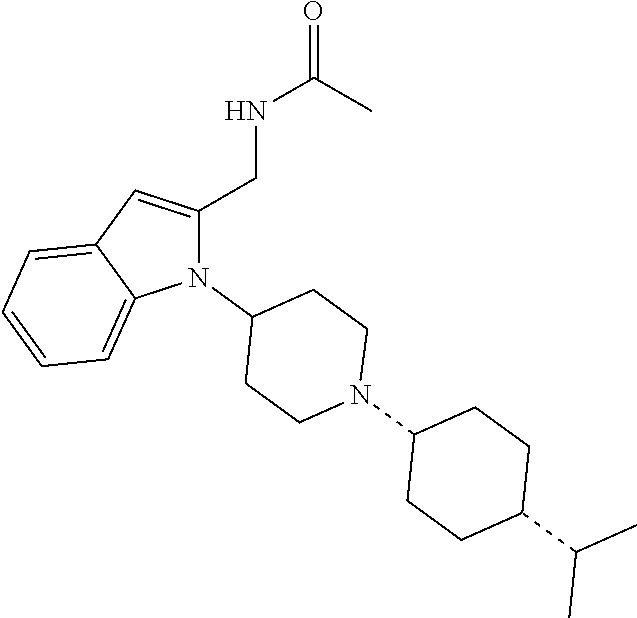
N1(C2CCN(C3CCC(C(C)C)CC3)CC2)C(CNC(=O)C)=CC2=CC=CC=C12
